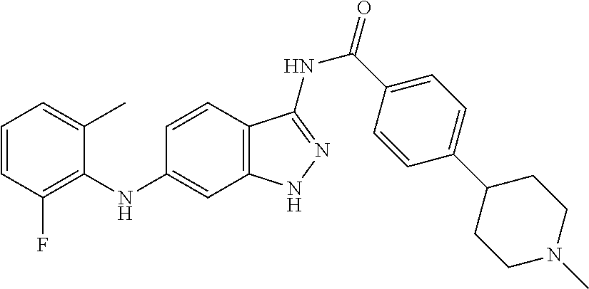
C1=CC(F)=C(NC2=CC3=C(C=C2)C(NC(=O)C2=CC=C(C4CCN(C)CC4)C=C2)=NN3)C(C)=C1
